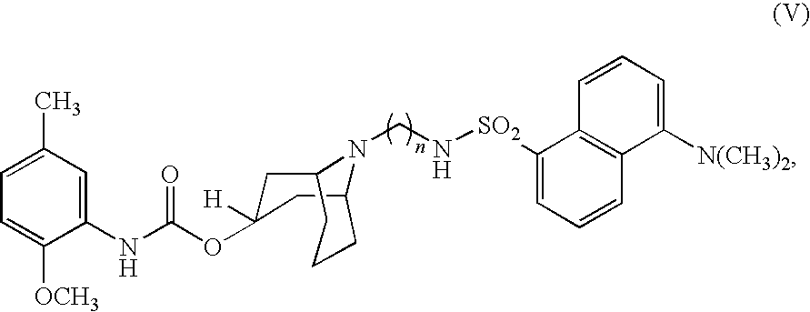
C1C2CCCC(CC1(OC(NC1=CC(C)=CC=C1[OCH3])=O)[H])N2CN[SO2]C1=CC=CC2=C1C=CC=C2[N(CH3)2]
